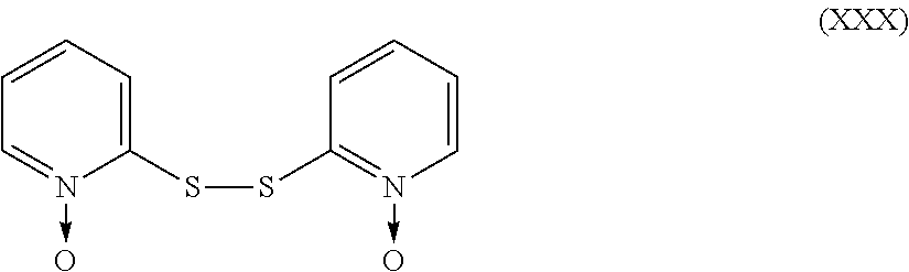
C1(SSC2=N(->O)C=CC=C2)=CC=CC=N1->O
